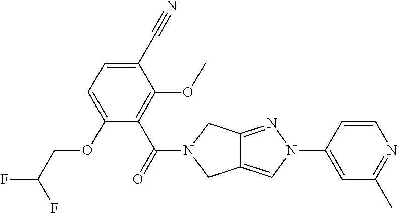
C1(C#N)=CC=C(OCC(F)F)C(C(=O)N2CC3=CN(C4=CC(C)=NC=C4)N=C3C2)=C1OC
